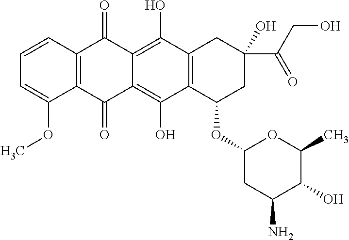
C1C(N)C(O)C(C)OC1OC1CC(O)(C(=O)CO)CC2=C1C(O)=C1C(=C2O)C(=O)C2=C(C(OC)=CC=C2)C1=O
